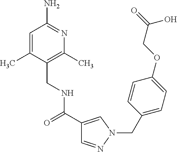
C1=CC(CN2N=CC(C(NCC3=C(C)N=C(N)C=C3C)=O)=C2)=CC=C1OCC(=O)O
